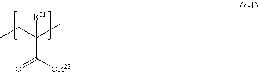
CCC(C)(C([OR22])=O)[R21]
